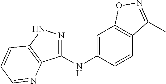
C1(NC2=CC3=C(C=C2)C(C)=NO3)=NNC2=C1N=CC=C2
